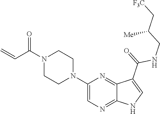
C1=C(N2CCN(C(C=C)=O)CC2)N=C2C(=N1)NC=C2C(=O)NCC(C[F3C])[Me]
